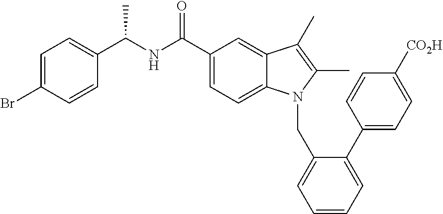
C1=CC(C(NC(C2=CC=C3C(=C2)C(C)=C(C)N3CC2=CC=CC=C2C2=CC=C([CO2H])C=C2)=O)C)=CC=C1Br
